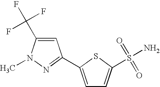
C1=C(C(F)(F)F)N(C)N=C1C1=CC=C(S(N)(=O)=O)S1
